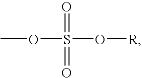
COS(O[R])(=O)=O
